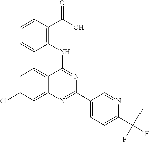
C1=C(Cl)C=C2C(=C1)C(NC1=C(C(O)=O)C=CC=C1)=NC(C1=CC=C(C(F)(F)F)N=C1)=N2
